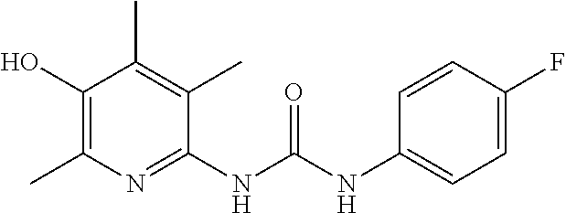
C1(NC(NC2=CC=C(F)C=C2)=O)=NC(C)=C(O)C(C)=C1C
